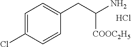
C1=C(Cl)C=CC(CC(N)[COOC2H5])=C1.Cl
